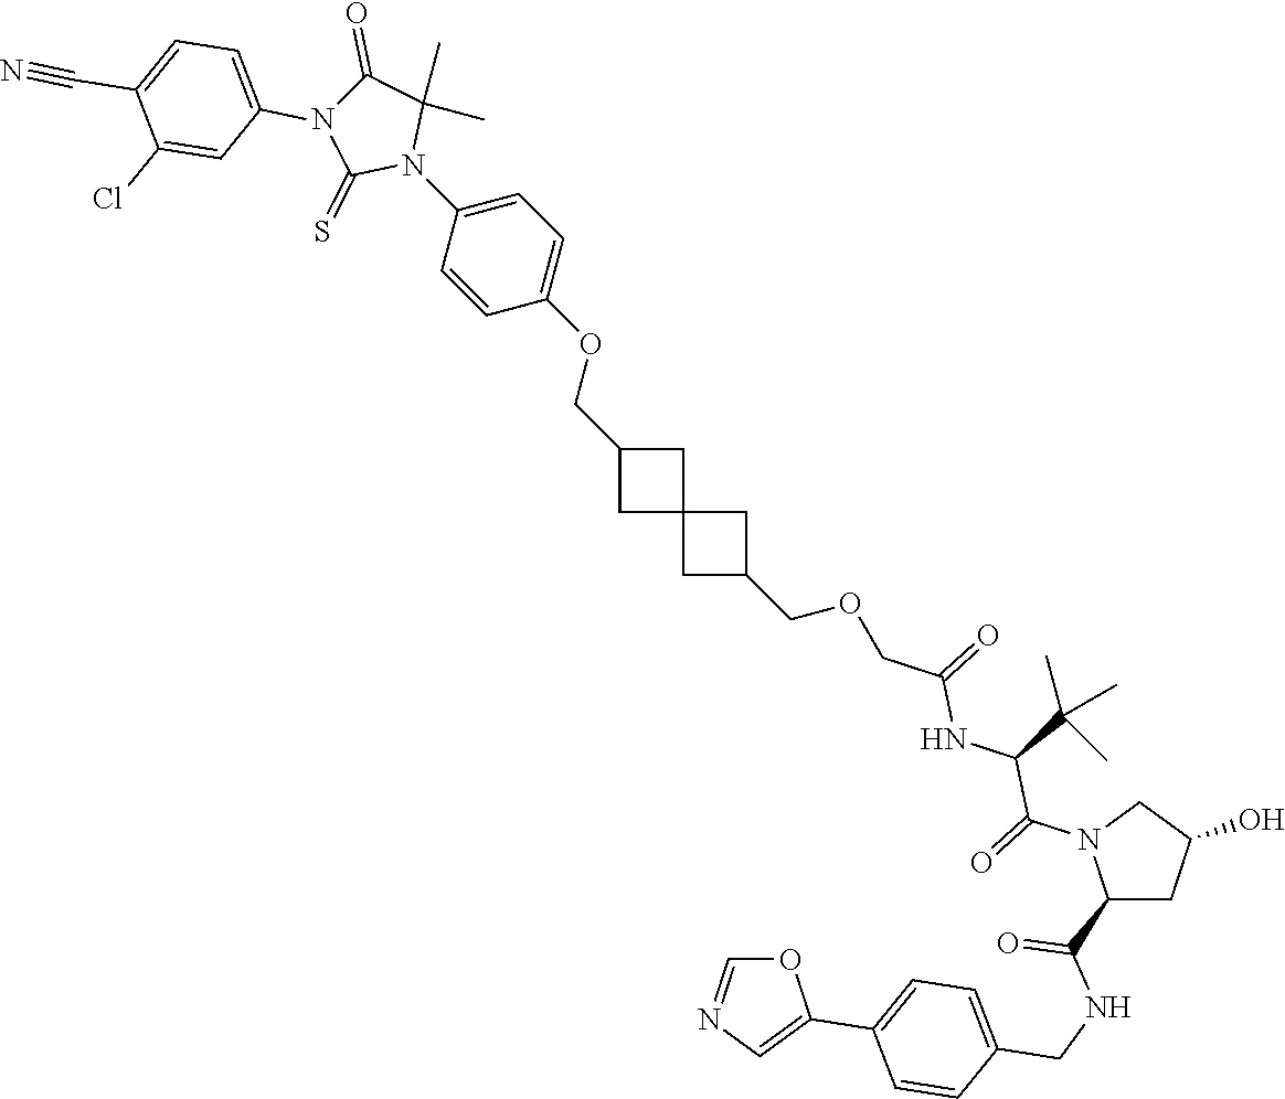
C1C2(CC1COC1=CC=C(N3C(C)(C)C(=O)N(C4=CC=C(C#N)C(Cl)=C4)C3=S)C=C1)CC(COCC(NC(C(N1C(C(NCC3=CC=C(C4=CN=CO4)C=C3)=O)CC(O)C1)=O)C(C)(C)C)=O)C2
